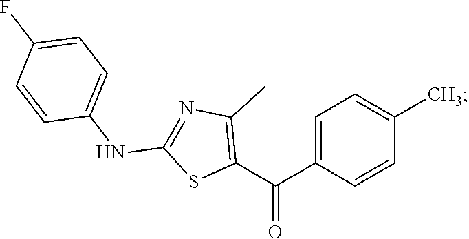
C1=C(C(C2=C(C)N=C(NC3=CC=C(F)C=C3)S2)=O)C=CC(C)=C1
